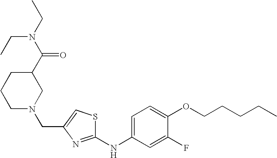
C(C1=CSC(NC2=CC=C(OCCCCC)C(F)=C2)=N1)N1CCCC(C(N(CC)CC)=O)C1
